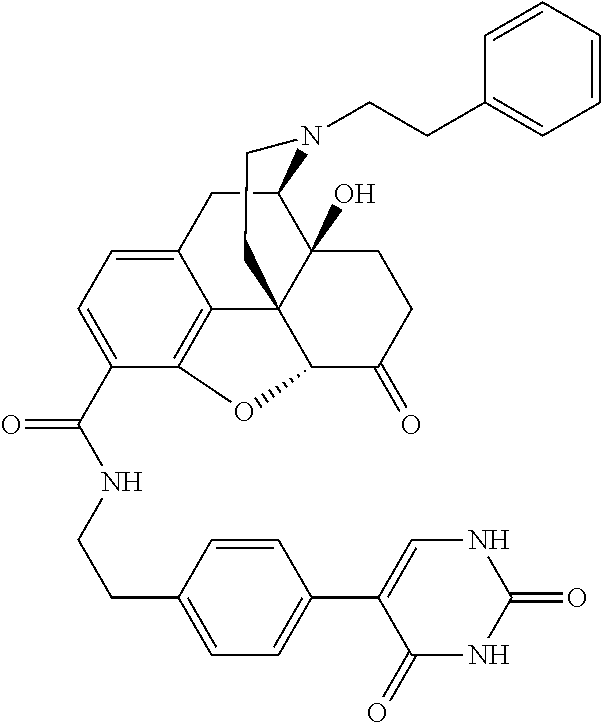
C12=CC=C(C(NCCC3=CC=C(C4=CNC(=O)NC4=O)C=C3)=O)C3=C1C14C(O)(C(C2)N(CCC2=CC=CC=C2)CC1)CCC(=O)C4O3
